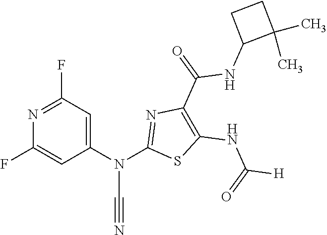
N1=C(F)C=C(N(C2=NC(C(NC3C(C)(C)CC3)=O)=C(NC([H])=O)S2)C#N)C=C1F
